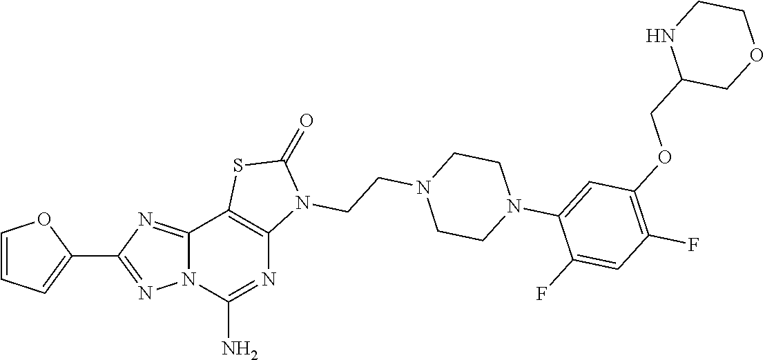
C1=CC=C(C2=NN3C(=N2)C2=C(N=C3N)N(CCN3CCN(C4=CC(OCC5COCCN5)=C(F)C=C4F)CC3)C(=O)S2)O1
